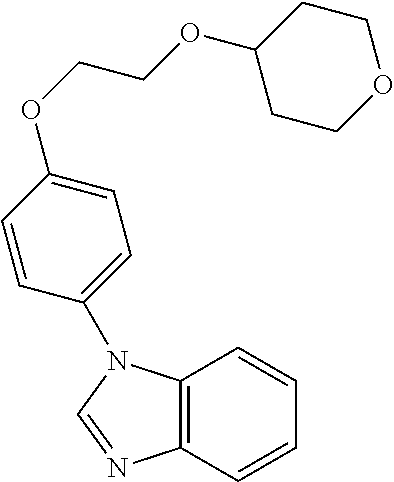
C12=C(C=CC=C1)N=CN2C1=CC=C(OCCOC2CCOCC2)C=C1
